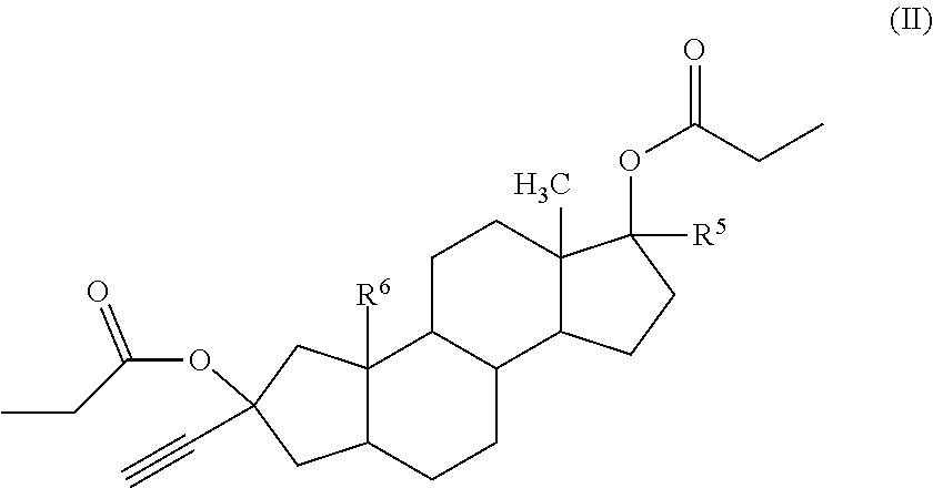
C12([R6])C(CCC3C1CCC1(C)C3CCC1(OC(CC)=O)[R5])CC(C#C)(OC(CC)=O)C2
